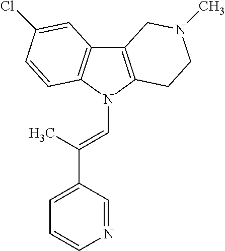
C12=C(N(C=C(C3=CC=CN=C3)C)C3=C1C=C(Cl)C=C3)CCN(C)C2
